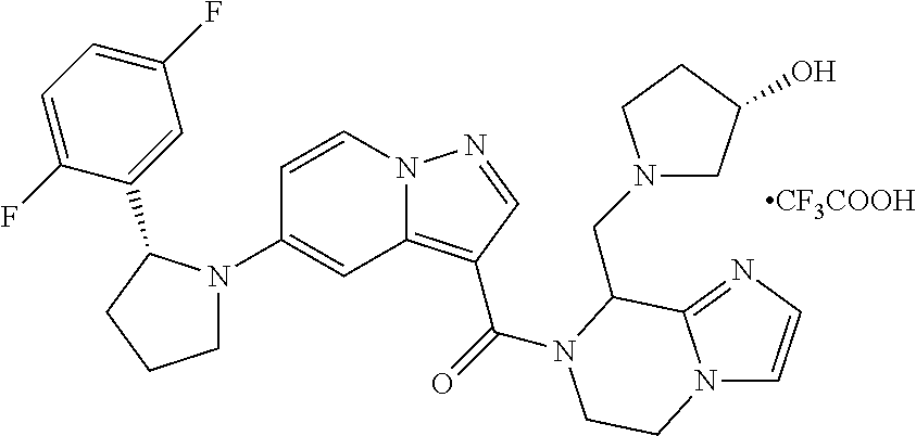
C1(N2CCCC2C2=CC(F)=CC=C2F)=CC2=C(C(=O)N3C(CN4CC(O)CC4)C4=NC=CN4CC3)C=NN2C=C1.[CF3COOH]
